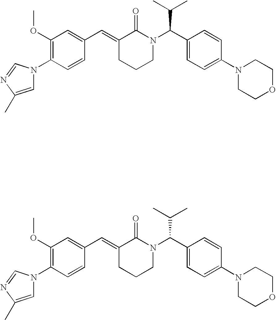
C1=CC(N2C=C(C)N=C2)=C(OC)C=C1C=C1CCCN(C(C2=CC=C(N3CCOCC3)C=C2)C(C)C)C1=O.C1=CC(N2C=C(C)N=C2)=C(OC)C=C1C=C1CCCN(C(C2=CC=C(N3CCOCC3)C=C2)C(C)C)C1=O
